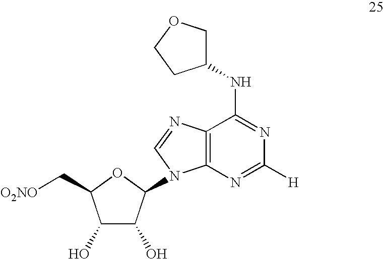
C1(O)C(O)C(N2C3=C(N=C2)C(NC2COCC2)=NC([H])=N3)OC1C[O2NO]
